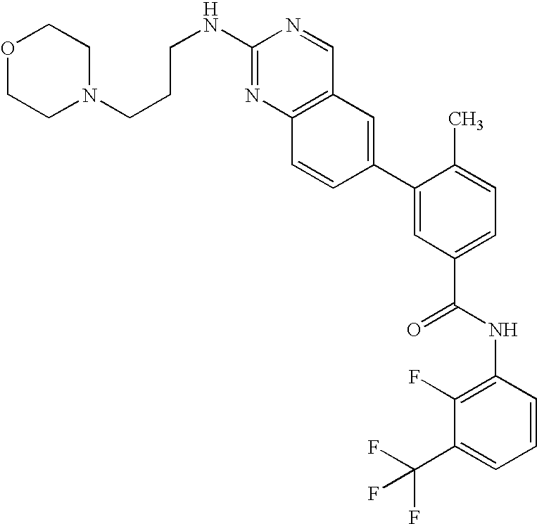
C1(C2=CC(C(NC3=C(F)C(C(F)(F)F)=CC=C3)=O)=CC=C2C)=CC2=C(C=C1)N=C(NCCCN1CCOCC1)N=C2
